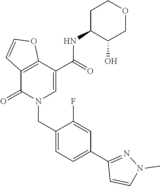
C12=C(C(=O)N(CC3=CC=C(C4=NN(C)C=C4)C=C3F)C=C1C(NC1C(O)COCC1)=O)C=CO2
